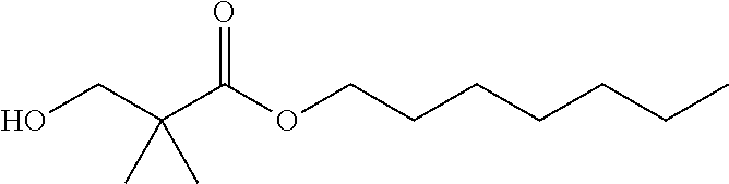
O(C(C(CO)(C)C)=O)CCCCCCC
